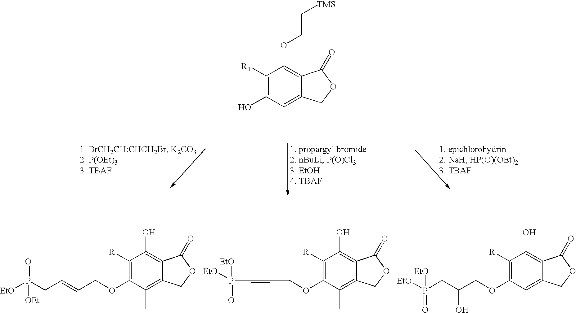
C1([R4])=C(O)C(C)=C2C(=C1OCC[TMS])C(=O)OC2.C1([R])=C(OCC=CCP(=O)([EtO])[OEt])C(C)=C2C(=C1O)C(=O)OC2.C1([R])=C(OCC#CP([EtO])(=O)[EtO])C(C)=C2C(=C1O)C(=O)OC2.C1([R])=C(OCC(O)CP([EtO])(=O)[EtO])C(C)=C2C(=C1O)C(=O)OC2
